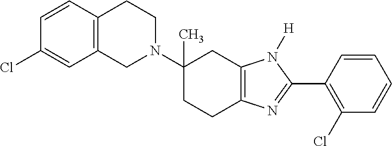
C1(N2CCC3=C(C2)C=C(Cl)C=C3)(C)CCC2=C(C1)N([H])C(C1=C(Cl)C=CC=C1)=N2
